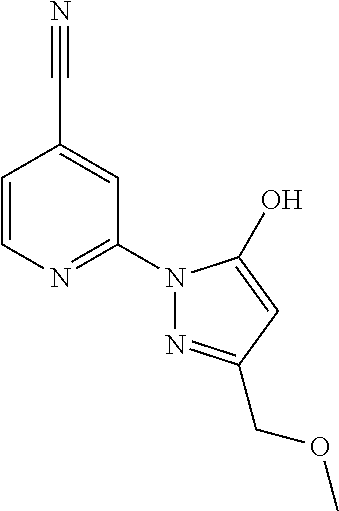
C1=CN=C(N2N=C(COC)C=C2O)C=C1C#N
